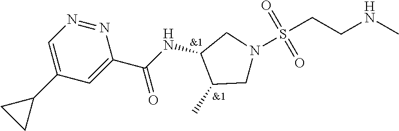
C1(C2CC2)=CN=NC(C(NC2C(C)CN(S(CCNC)(=O)=O)C2)=O)=C1
